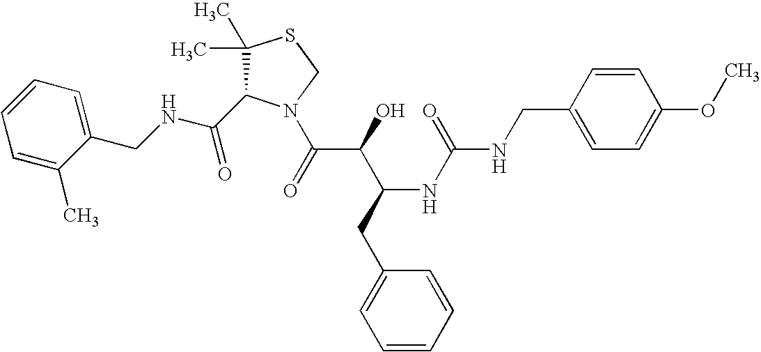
C(NCC1=CC=CC=C1C)(=O)C1C(C)(C)SCN1C(C(C(CC1=CC=CC=C1)NC(=O)NCC1=CC=C(OC)C=C1)O)=O
